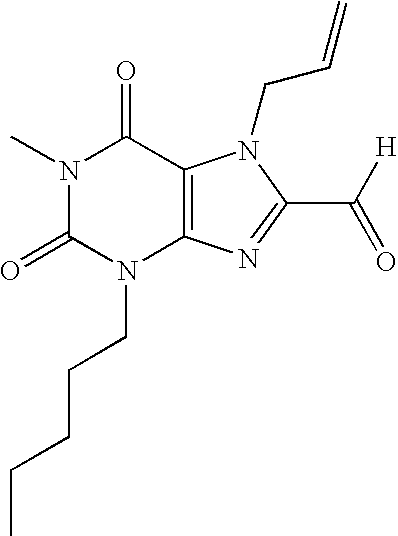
N1(C)C(=O)N(CCCCC)C2=C(C1=O)N(CC=C)C(C([H])=O)=N2
